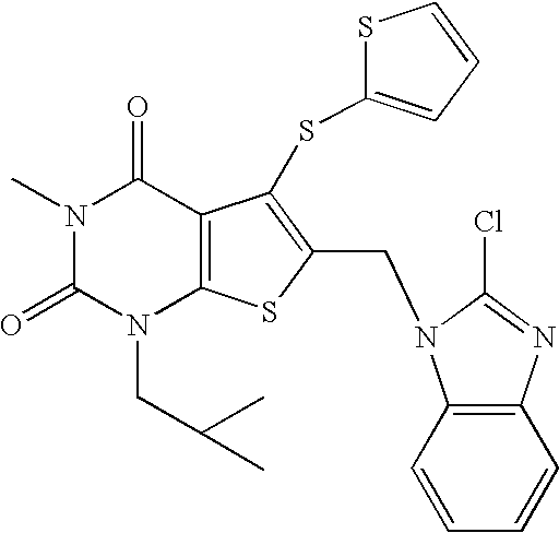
N1(C)C(=O)N(CC(C)C)C2=C(C1=O)C(SC1=CC=CS1)=C(CN1C3=C(N=C1Cl)C=CC=C3)S2
